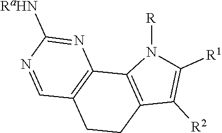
C12=C(CCC3=C1N=C([RaHN])N=C3)C([R2])=C([R1])N2[R]
